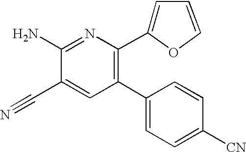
C1=C(C#N)C(N)=NC(C2=CC=CO2)=C1C1=CC=C([CN])C=C1
